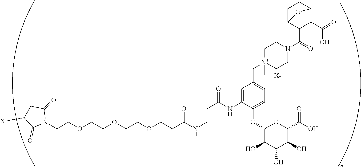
C(COCCOCCOCCC(NCCC(NC1=CC(C[N+]2(C)CCN(C(=O)C3C(C(=O)O)C4CCC3O4)CC2)=CC=C1OC1C(O)C(O)C(O)C(C(=O)O)O1)=O)=O)N1C(=O)CC([X1])C1=O.[X-]
